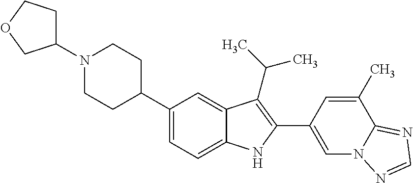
C1(N2CCC(C3=CC=C4C(=C3)C(C(C)C)=C(C3=CN5C(=NC=N5)C(C)=C3)N4)CC2)CCOC1
